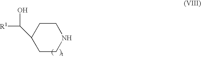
N1CCC(C([R1])O)CC1
